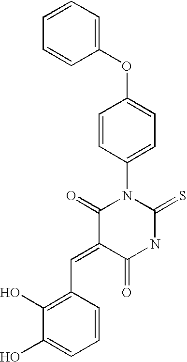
O=C1C(=CC2=C(O)C(O)=CC=C2)C(=O)NC(=S)N1C1=CC=C(OC2=CC=CC=C2)C=C1
